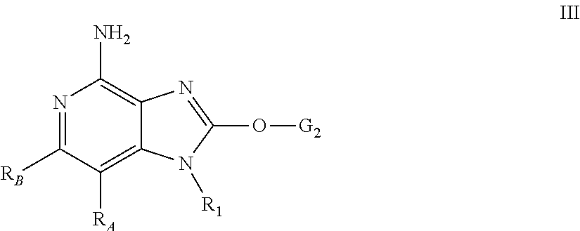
N1=C([RB])C([RA])=C2C(=C1N)N=C(O[G2])N2[R1]
